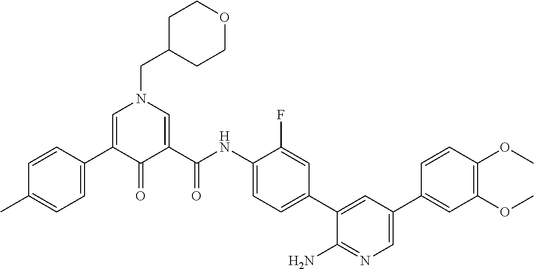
C1=C(C2=CC=C(C)C=C2)C(=O)C(C(NC2=CC=C(C3=CC(C4=CC(OC)=C(OC)C=C4)=CN=C3N)C=C2F)=O)=CN1CC1CCOCC1
